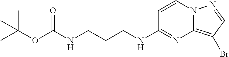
CC(OC(NCCCNC1=NC2=C(Br)C=NN2C=C1)=O)(C)C
